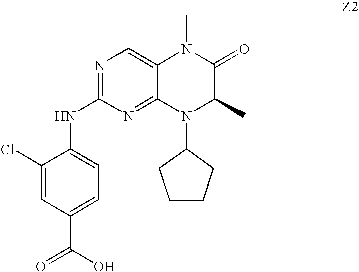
C1(Cl)=CC(C(=O)O)=CC=C1NC1=NC=C2C(=N1)N(C1CCCC1)C(C)C(=O)N2C
